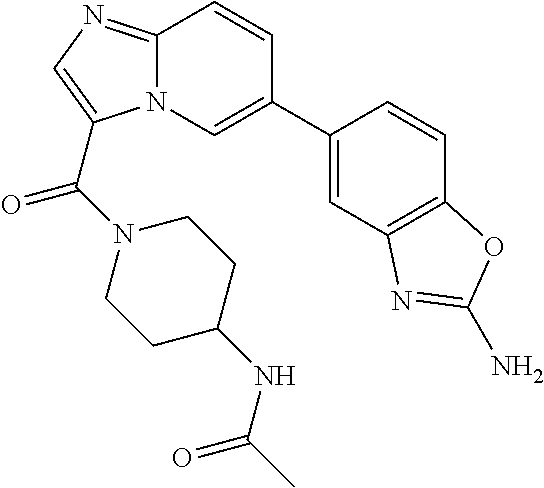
C1=C(C2=CN3C(=NC=C3C(N3CCC(NC(C)=O)CC3)=O)C=C2)C=CC2=C1N=C(N)O2
